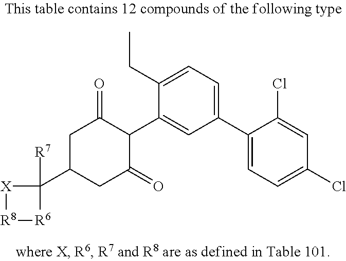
[R8]1[R6]C([R7])(C2CC(=O)C(C3=CC(C4=CC=C(Cl)C=C4Cl)=CC=C3CC)C(=O)C2)[X]1
